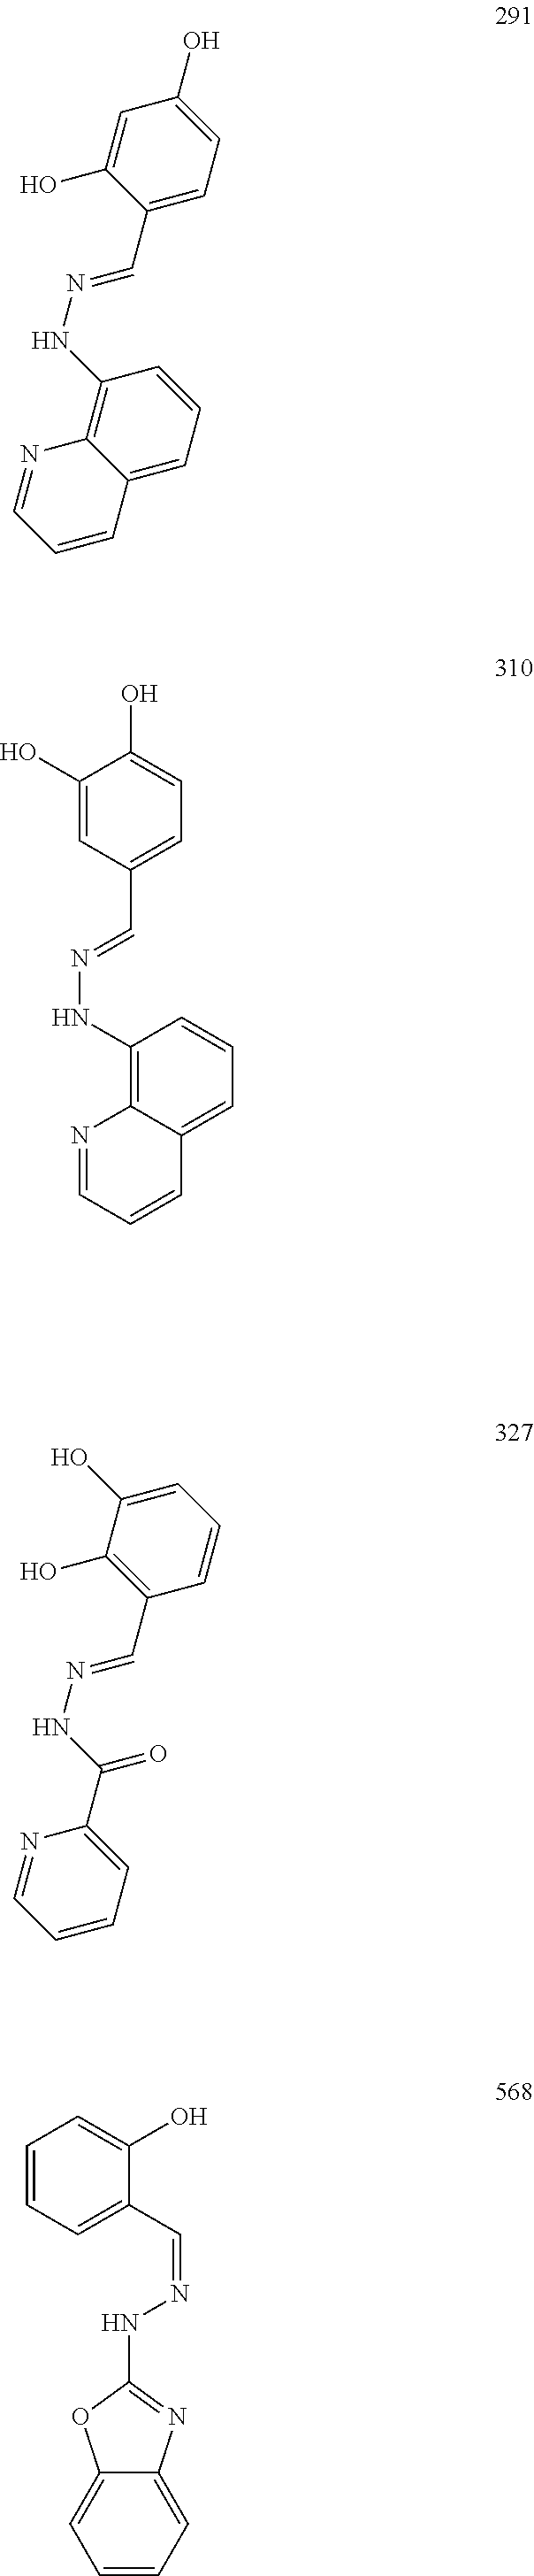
C1=C(O)C(C=NNC2=C3C(=CC=C2)C=CC=N3)=CC=C1O.C1(O)=CC(C=NNC2=C3C(=CC=C2)C=CC=N3)=CC=C1O.C1=C(O)C(O)=C(C=NNC(C2=CC=CC=N2)=O)C=C1.C1=CC=C2C(=C1)OC(NN=CC1=CC=CC=C1O)=N2
